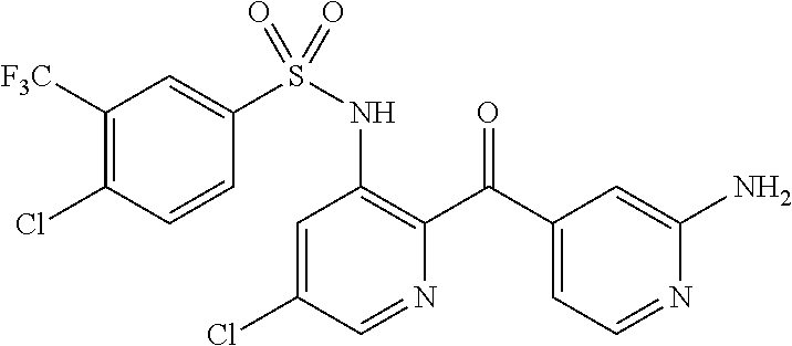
C1=C(Cl)C=NC(C(C2=CC=NC(N)=C2)=O)=C1NS(=O)(C1=CC([F3C])=C(Cl)C=C1)=O
